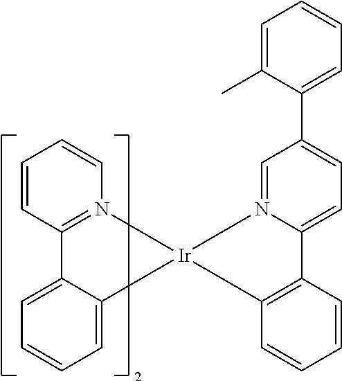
C12=N(C=CC=C1)[Ir]1(C3=CC=CC=C23)N2=CC(C3=CC=CC=C3C)=CC=C2C2=C1C=CC=C2
